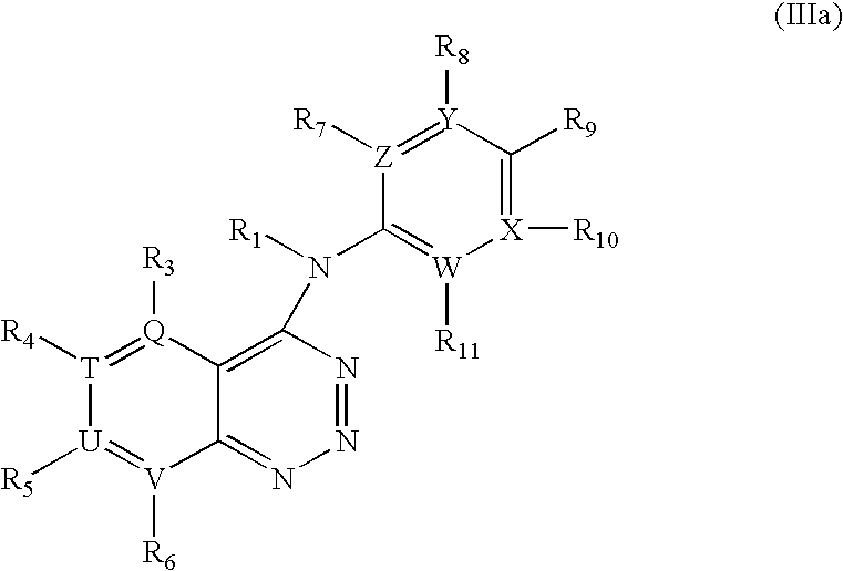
N1=NC(N([R1])C2=[W]([R11])[X]([R10])=C([R9])[Y]([R8])=[Z]2[R7])=C2C(=N1)[V]([R6])=[U]([R5])[T]([R4])=[Q]2[R3]
